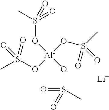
CS(O[Al](OS(C)(=O)=O)(OS(=O)(=O)C)OS(=O)(=O)C)(=O)=O.[Li]
